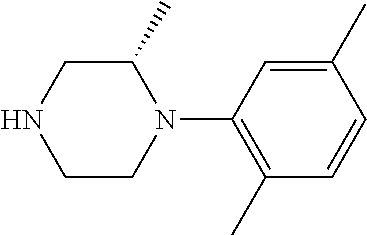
C1C(C)N(C2=C(C)C=CC(C)=C2)CCN1
